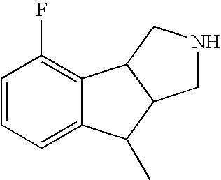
C1=CC=C2C(=C1F)C1C(C2C)CNC1
